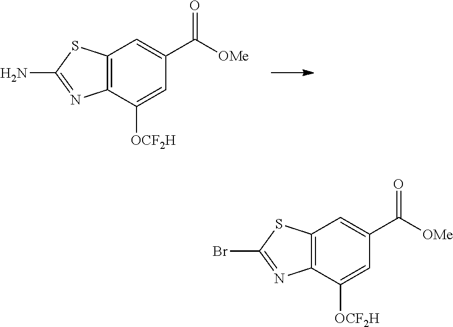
C12=C(C([OCF2H])=CC(C([OMe])=O)=C1)N=C(N)S2.C12=C(C([OCF2H])=CC(C([OMe])=O)=C1)N=C(Br)S2
